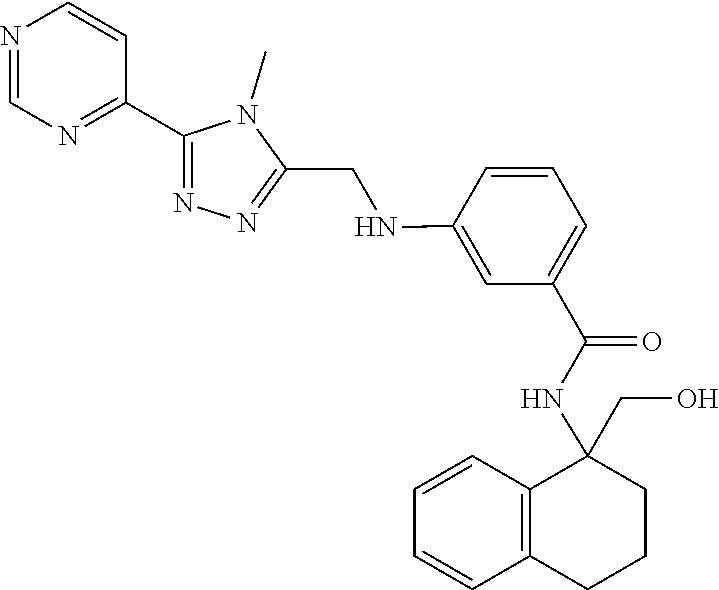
C1=C(NCC2=NN=C(C3=NC=NC=C3)N2C)C=CC=C1C(=O)NC1(CO)C2=C(C=CC=C2)CCC1
